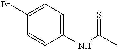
C1(Br)=CC=C(NC(C)=S)C=C1
